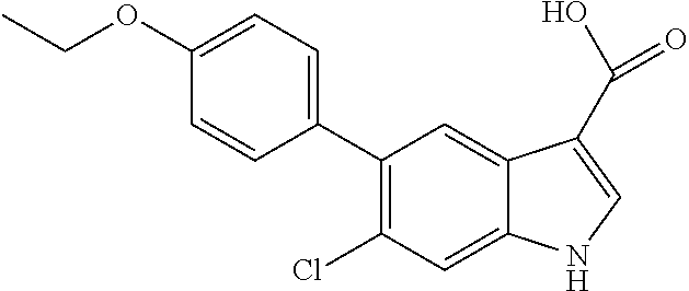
C1(C2=CC=C(OCC)C=C2)=C(Cl)C=C2C(=C1)C(C(O)=O)=CN2
